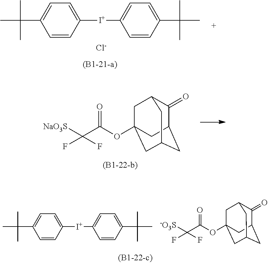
C1=CC([I+]C2=CC=C(C(C)(C)C)C=C2)=CC=C1C(C)(C)C.O(C12CC3C(=O)C(CC(C1)C3)C2)C(C([-O3S])(F)F)=O.C1=CC([I+]C2=CC=C(C(C)(C)C)C=C2)=CC=C1C(C)(C)C.[Cl-].O(C12CC3C(=O)C(CC(C1)C3)C2)C(C([NaO3S])(F)F)=O
